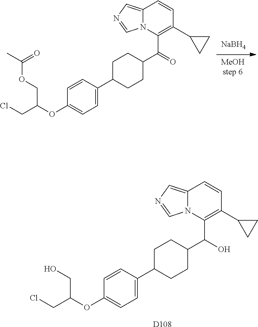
C12=CN=CN1C(C(C1CCC(C3=CC=C(OC(CCl)CO)C=C3)CC1)O)=C(C1CC1)C=C2.[D108].[NaBH4].[MeOHstep 6].C12=CN=CN1C(C(C1CCC(C3=CC=C(OC(CCl)COC(C)=O)C=C3)CC1)=O)=C(C1CC1)C=C2
